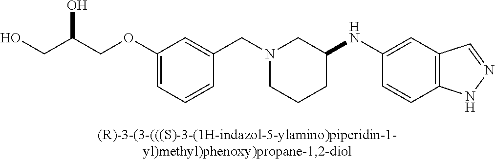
N1(CC2=CC(OCC(O)CO)=CC=C2)CCCC(NC2=CC3=C(C=C2)NN=C3)C1
